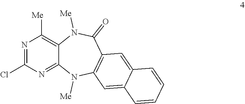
C1([Me])=C2C(=NC(Cl)=N1)N([Me])C1=C(C(=O)N2[Me])C=C2C(=C1)C=CC=C2
